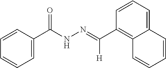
C(=NNC(C1=CC=CC=C1)=O)(C1=C2C(=CC=C1)C=CC=C2)[H]
